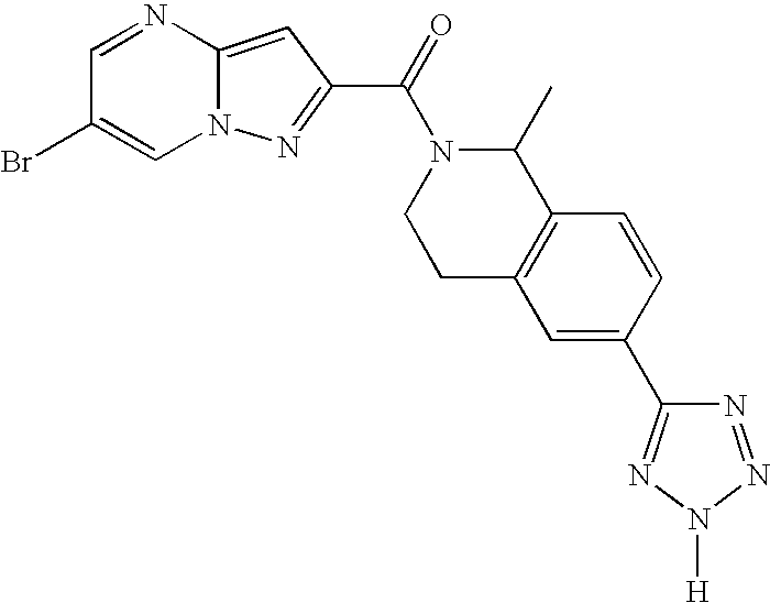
C1=NC2=CC(C(=O)N3CCC4=C(C3C)C=CC(C3=NN([H])N=N3)=C4)=NN2C=C1Br
